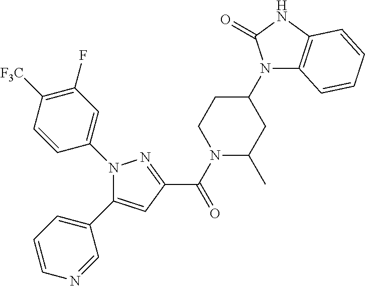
N1(C(C2=NN(C3=CC(F)=C([F3C])C=C3)C(C3=CC=CN=C3)=C2)=O)C(C)CC(N2C3=C(NC2=O)C=CC=C3)CC1
